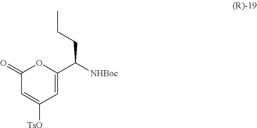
C1(=O)C=C([TsO])C=C(C([NHBoc])CCC)O1
